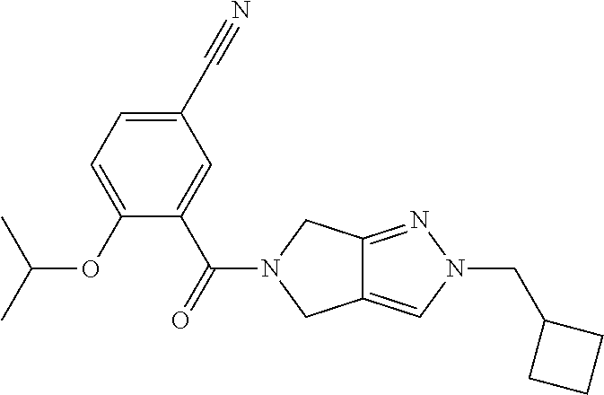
O(C1=CC=C(C#N)C=C1C(=O)N1CC2=CN(CC3CCC3)N=C2C1)C(C)C
